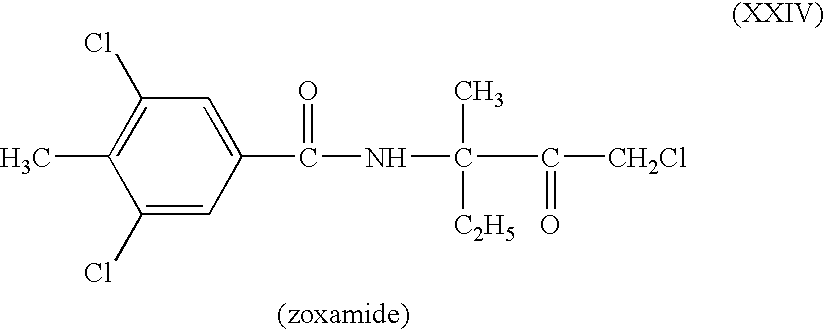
C1(Cl)=CC(C(=O)NC([C2H5])(C)C(=O)[CH2Cl])=CC(Cl)=C1C
